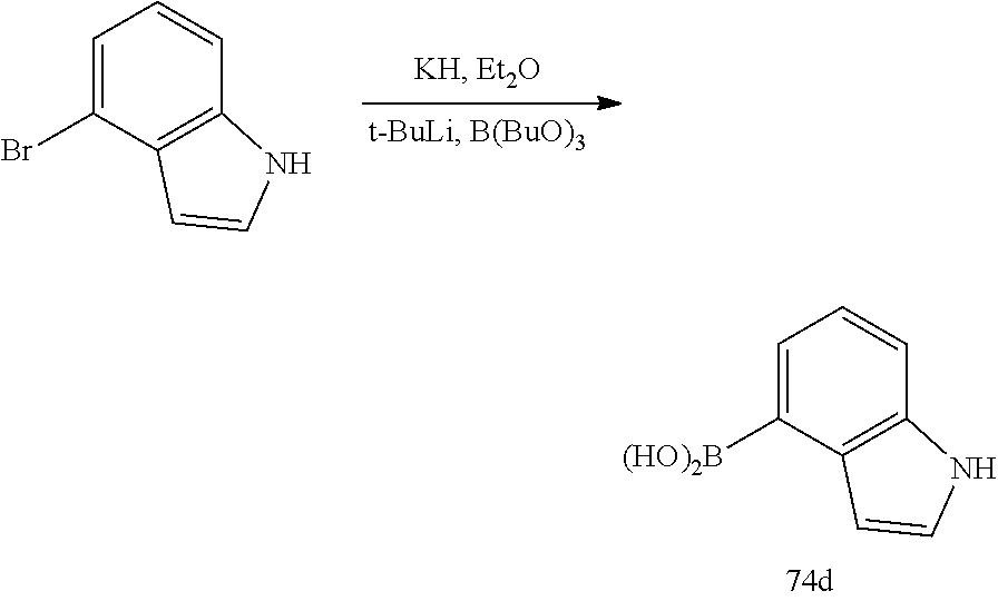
C1=C(Br)C2=C(C=C1)NC=C2.C1=C([(HO)2B])C2=C(C=C1)NC=C2
